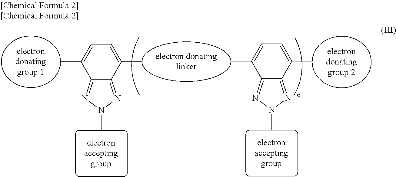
C12=NN(C)N=C1C(C)=CC=C2C.C12=NN(C)N=C1C(C)=CC=C2C
